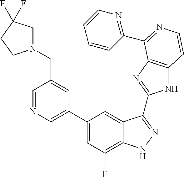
C1=C(C2=CC(F)=C3C(=C2)C(C2=NC4=C(N2)C=CN=C4C2=NC=CC=C2)=NN3)C=C(CN2CC(F)(F)CC2)C=N1
